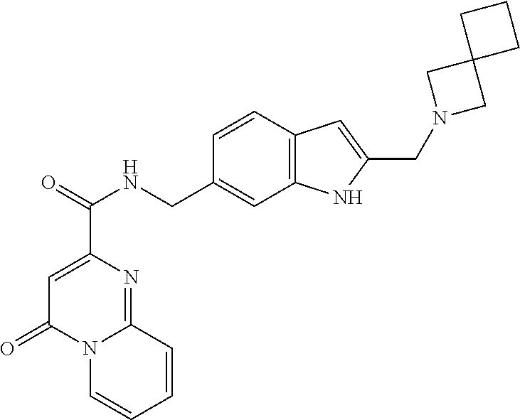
C1=C(C(=O)NCC2=CC3=C(C=C2)C=C(CN2CC4(C2)CCC4)N3)N=C2N(C1=O)C=CC=C2
